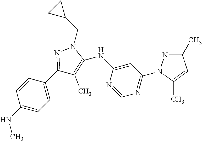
C1(C2=NN(CC3CC3)C(NC3=CC(N4N=C(C)C=C4C)=NC=N3)=C2C)=CC=C(NC)C=C1
